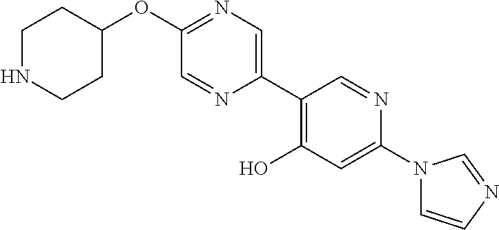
O(C1=NC=C(C2=C(O)C=C(N3C=CN=C3)N=C2)N=C1)C1CCNCC1
